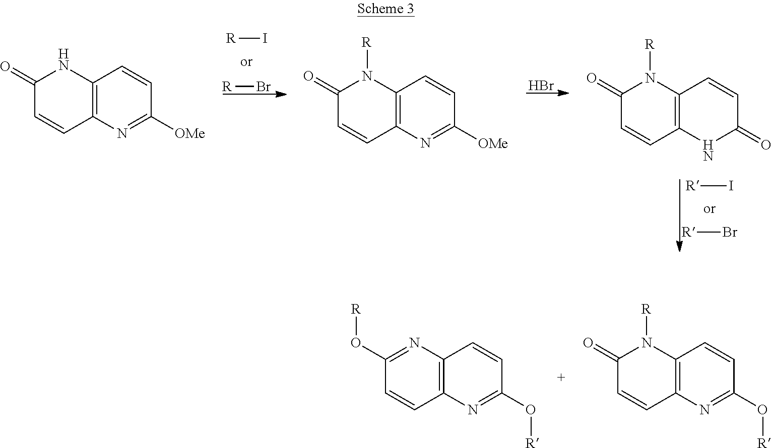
C12=C(N=C(O[R])C=C1)C=CC(=O)N2[R].C12=C(N=C(O[R])C=C1)C=CC(O[R])=N2.[R]I.[R]Br.[R]I.[R]Br.C12=C(N=C([OMe])C=C1)C=CC(=O)N2.Br.C12=C(N=C([OMe])C=C1)C=CC(=O)N2[R].C12=C(NC(=O)C=C1)C=CC(=O)N2[R]
